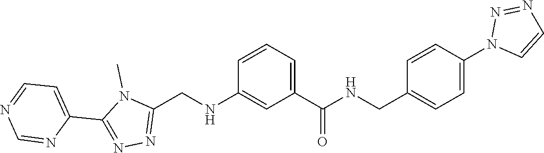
CN1C(C2=CC=NC=N2)=NN=C1CNC1=CC(C(NCC2=CC=C(N3C=CN=N3)C=C2)=O)=CC=C1
